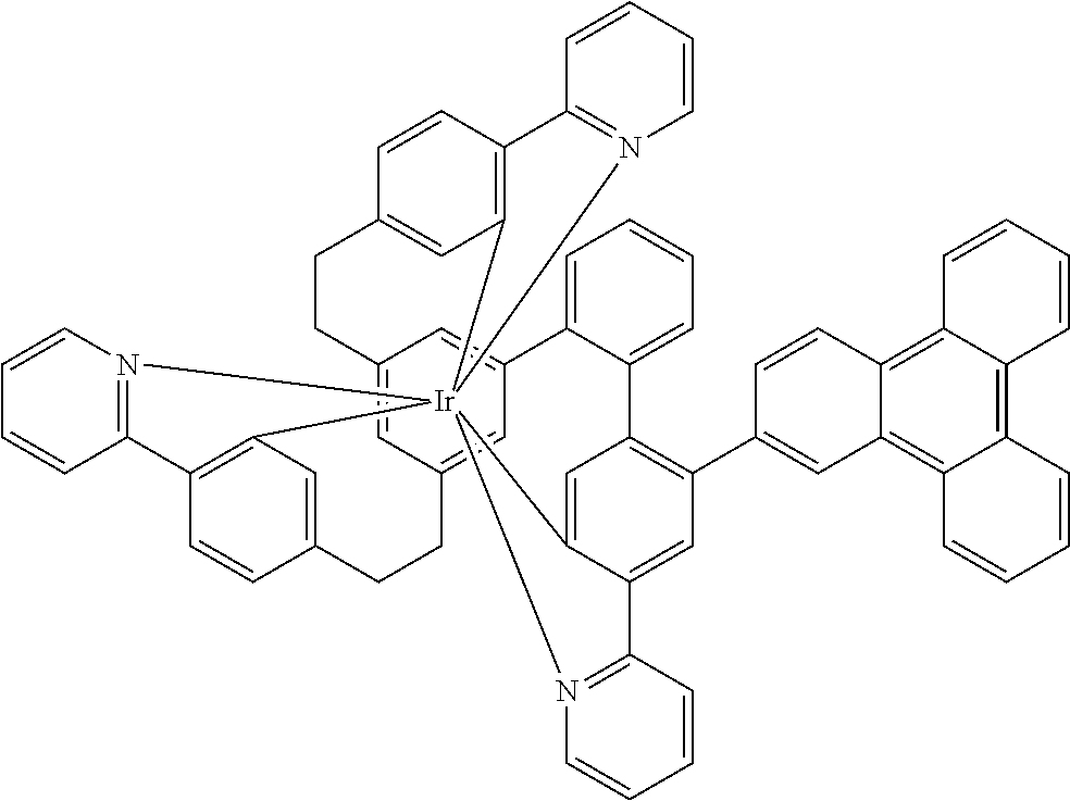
C12=CC3=CC(=C1)C1=CC=CC=C1C1=C(C4=CC5=C6C(=C7C(=C5C=C4)C=CC=C7)C=CC=C6)C=C4C(=C1)[Ir]15(C6=C(C=CC(=C6)CC3)C3=N1C=CC=C3)(C1=C(C=CC(=C1)CC2)C1=N5C=CC=C1)N1=C4C=CC=C1
